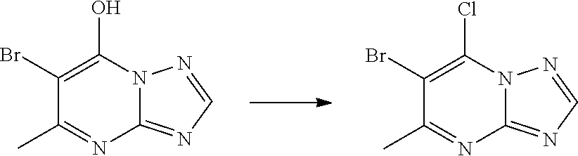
C1(Br)=C(O)N2C(=NC=N2)N=C1C.C1(Br)=C(Cl)N2C(=NC=N2)N=C1C
